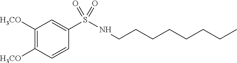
C1([H3CO])=C([H3CO])C=CC(S(NCCCCCCCC)(=O)=O)=C1
